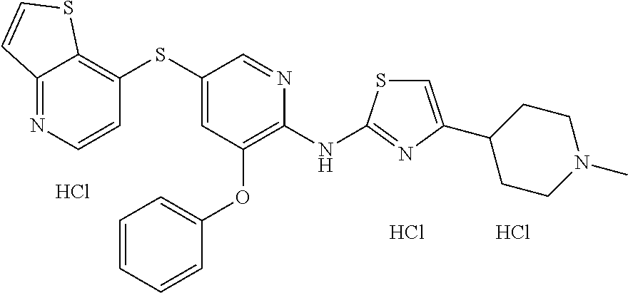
Cl.C1(SC2=CC(OC3=CC=CC=C3)=C(NC3=NC(C4CCN(C)CC4)=CS3)N=C2)=C2C(=NC=C1)C=CS2.Cl.Cl
